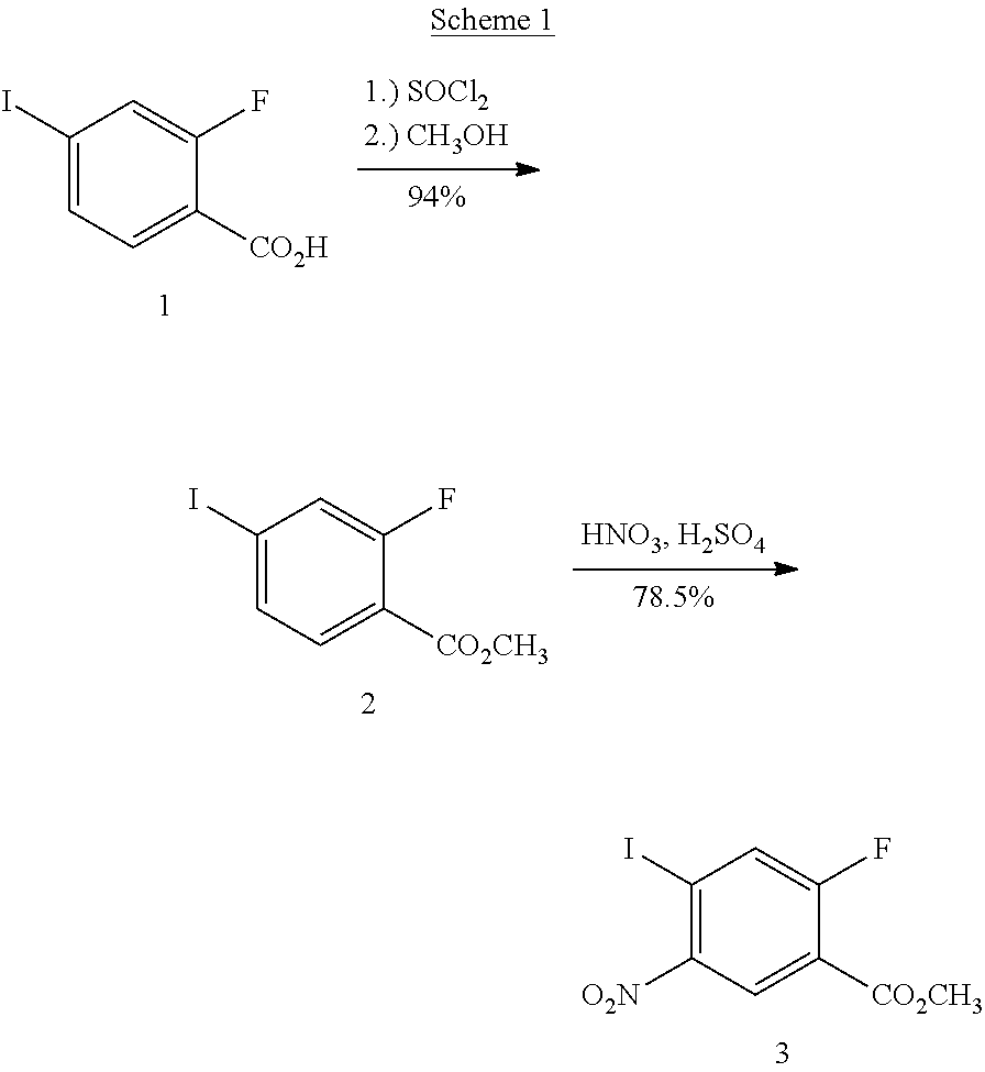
C1(I)=CC=C([CO2H])C(F)=C1.C1(I)=CC=C([CO2CH3])C(F)=C1.C1(I)=C([O2N])C=C([CO2CH3])C(F)=C1
